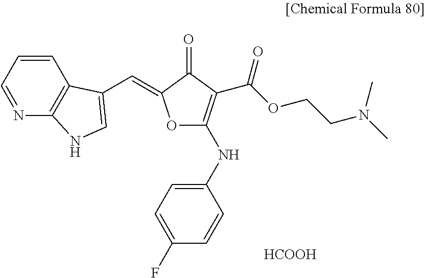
C1=CC=NC2=C1C(C=C1OC(NC3=CC=C(F)C=C3)=C(C(OCCN(C)C)=O)C1=O)=CN2.[HCOOH]
